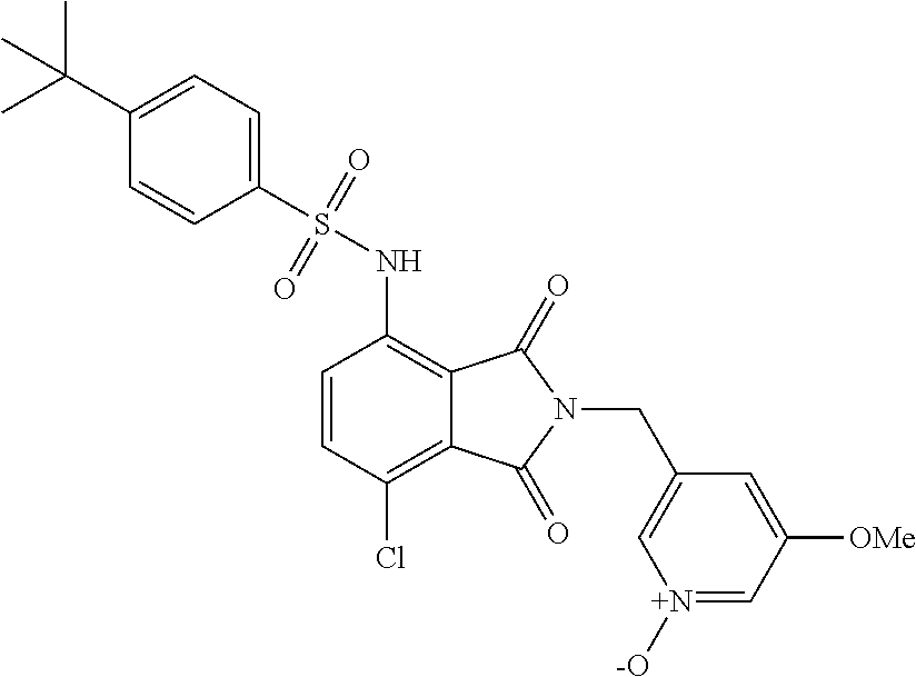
C1=CC(Cl)=C2C(=C1NS(C1=CC=C(C(C)(C)C)C=C1)(=O)=O)C(=O)N(CC1=C[N+]([-O])=CC([OMe])=C1)C2=O
